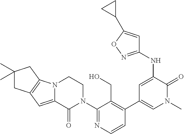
C1=CN=C(N2CCN3C(=CC4=C3CC(C)(C)C4)C2=O)C(CO)=C1C1=CN(C)C(=O)C(NC2=NOC(C3CC3)=C2)=C1
